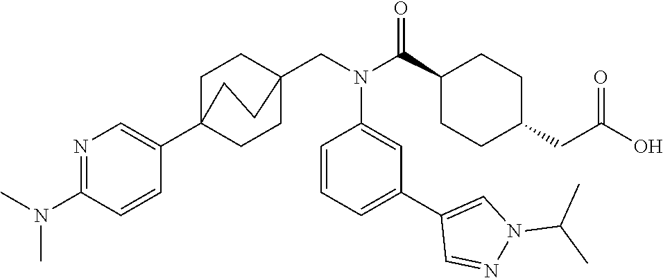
N1=C(N(C)C)C=CC(C23CCC(CN(C(C4CCC(CC(O)=O)CC4)=O)C4=CC(C5=CN(C(C)C)N=C5)=CC=C4)(CC2)CC3)=C1
